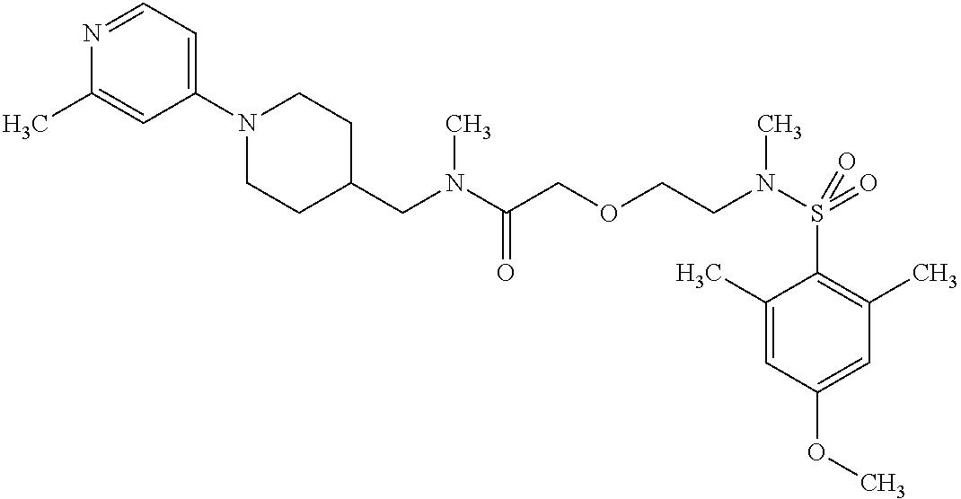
N1=CC=C(N2CCC(CN(C(COCCN(S(=O)(C3=C(C)C=C(OC)C=C3C)=O)C)=O)C)CC2)C=C1C
